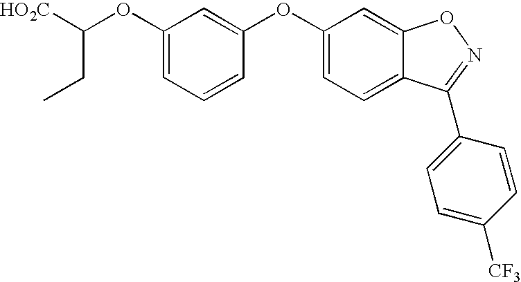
C(OC1=CC=CC(OC2=CC=C3C(=C2)ON=C3C2=CC=C([CF3])C=C2)=C1)([HO2C])CC
